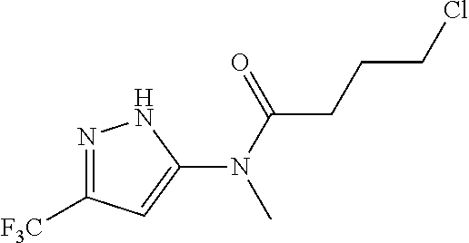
N1=C([F3C])C=C(N(C(=O)CCCCl)C)N1
